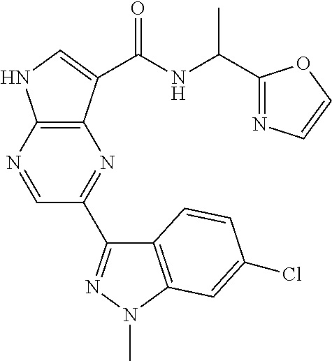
C1(C2=NN(C)C3=C2C=CC(Cl)=C3)=NC2=C(NC=C2C(NC(C2=NC=CO2)C)=O)N=C1
